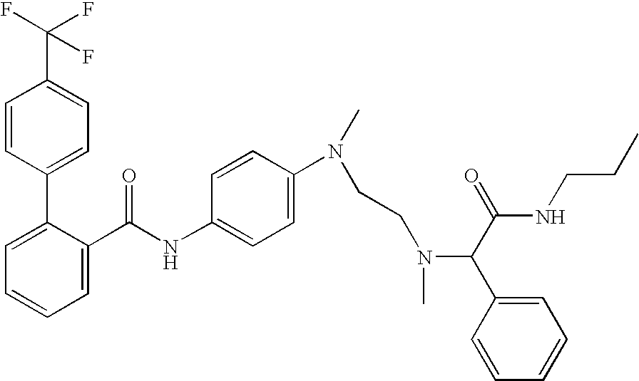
C1=C(C(NC2=CC=C(N(C)CCN(C(C(=O)NCCC)C3=CC=CC=C3)C)C=C2)=O)C(C2=CC=C(C(F)(F)F)C=C2)=CC=C1
